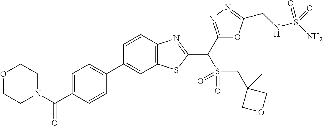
C12=C(C=CC(C3=CC=C(C(N4CCOCC4)=O)C=C3)=C1)N=C(C(S(=O)(=O)CC1(C)COC1)C1=NN=C(CNS(N)(=O)=O)O1)S2
